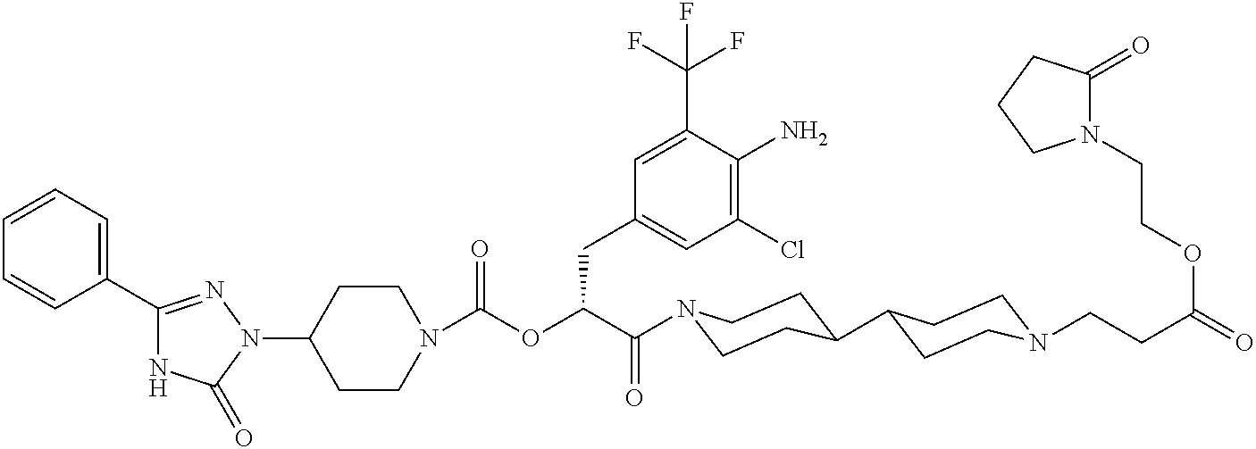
N1(C2CCN(C(=O)OC(C(=O)N3CCC(C4CCN(CCC(=O)OCCN5C(=O)CCC5)CC4)CC3)CC3=CC(Cl)=C(N)C(C(F)(F)F)=C3)CC2)N=C(C2=CC=CC=C2)NC1=O
